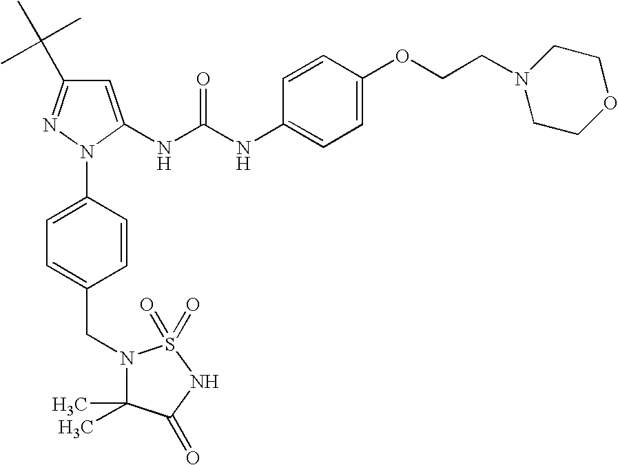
C1=C(NC(NC2=CC=C(OCCN3CCOCC3)C=C2)=O)N(C2=CC=C(CN3C(C)(C)C(=O)NS3(=O)=O)C=C2)N=C1C(C)(C)C
